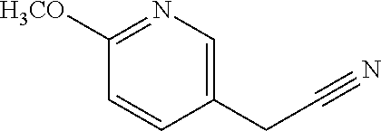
C1([H3CO])=NC=C(CC#N)C=C1
